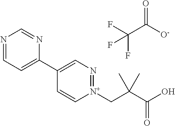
N1=CC=C(C2=CN=[N+](CC(C(O)=O)(C)C)C=C2)N=C1.O=C([O-])C(F)(F)F
